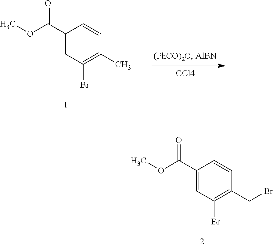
O(C(=O)C1=CC(Br)=C(C)C=C1)C.[CCl4].O(C(=O)C1=CC(Br)=C(CBr)C=C1)C
